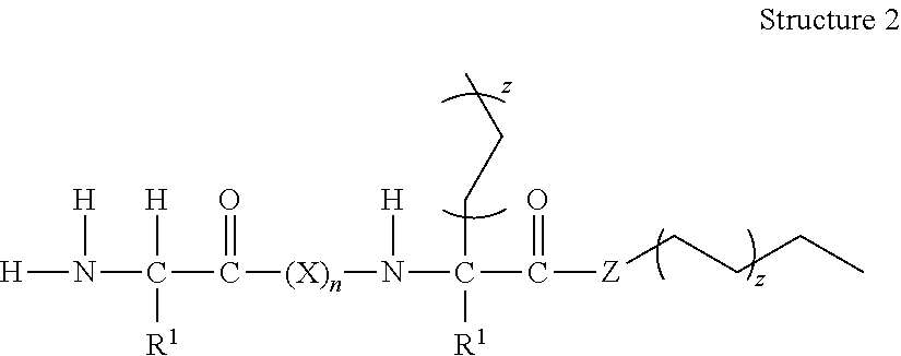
[H]N([H])C([H])([R1])C(=O)[(X)n]N([H])C(CCC)([R1])C(=O)[Z]CCCC
